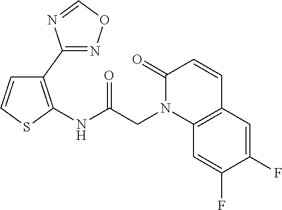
C1=C(F)C(F)=CC2=C1N(CC(=O)NC1=C(C3=NOC=N3)C=CS1)C(=O)C=C2
